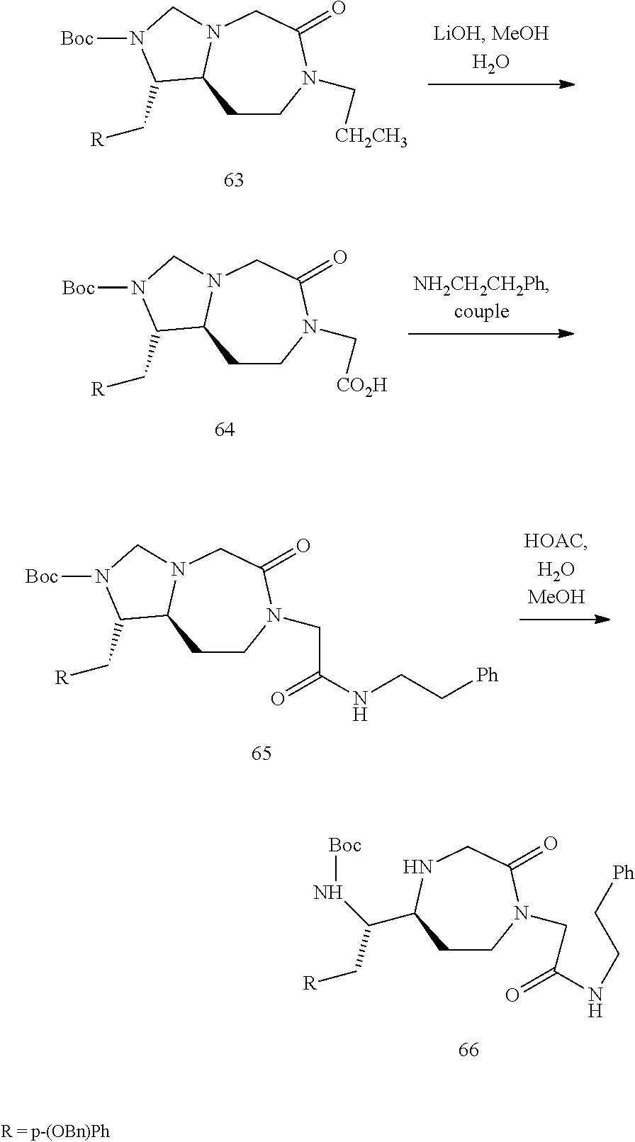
C1CN(CC(NCC[Ph])=O)C(=O)CNC1C(N[Boc])C[R].C1CN(C[CH2CH3])C(=O)CN2C1C(C[R])N([Boc])C2.C1CN(C[CO2H])C(=O)CN2C1C(C[R])N([Boc])C2.C1CN(CC(NCC[Ph])=O)C(=O)CN2C1C(C[R])N([Boc])C2
